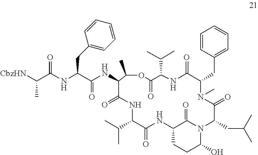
C1=CC(CC2N(C)C(=O)C(CC(C)C)N3C(O)CCC(C3=O)NC(=O)C(C(C)C)NC(=O)C(NC(=O)C(NC(C([CbzHN])C)=O)CC3=CC=CC=C3)C(C)OC(=O)C(C(C)C)NC2=O)=CC=C1
